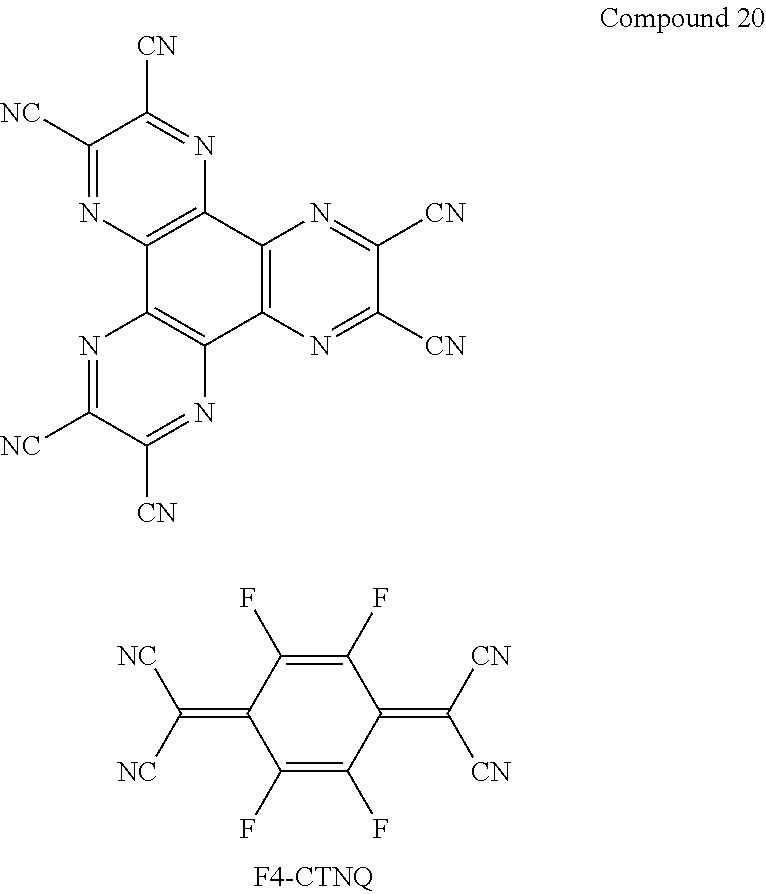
C(=C1C(F)=C(F)C(=C([CN])[CN])C(F)=C1F)([NC])[NC].C1([NC])=NC2=C(N=C1[CN])C1=C(C3=C2N=C([NC])C([CN])=N3)N=C([CN])C([CN])=N1
